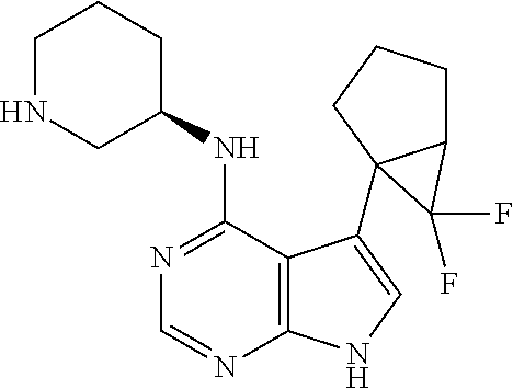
C1=NC2=C(C(NC3CCCNC3)=N1)C(C13C(CCC1)C3(F)F)=CN2
